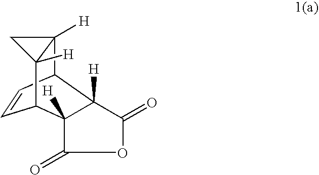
C1=CC2C3([H])C([H])(C1C1([H])C(=O)OC(=O)C21[H])C3
